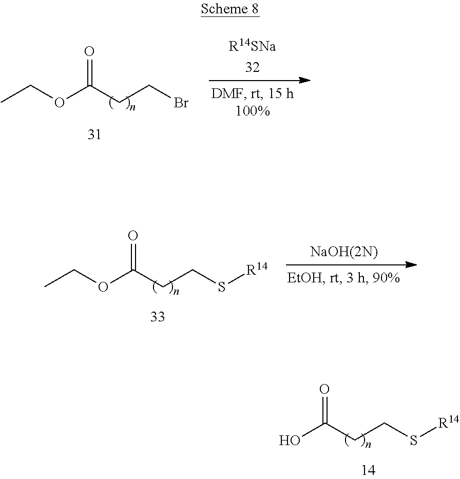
CCOC(CCBr)=O.CCOC(CCS[R14])=O.OC(CCS[R14])=O
